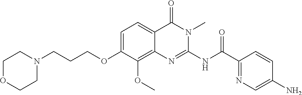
N(C(C1=NC=C(N)C=C1)=O)C1=NC2=C(OC)C(OCCCN3CCOCC3)=CC=C2C(=O)N1C
